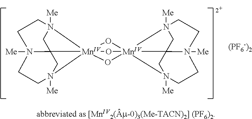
O1[Mn]234(O[Mn]156(O2)C12CN5([Me])CCN1([Me])CCN6([Me])C2)C12CN3([Me])CCN1([Me])CCN4([Me])C2.[(PF6-)2]
